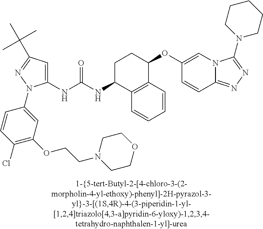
N(C(NC1C2=C(C(OC3=CN4C(=NN=C4N4CCCCC4)C=C3)CC1)C=CC=C2)=O)C1=CC(C(C)(C)C)=NN1C1=CC(OCCN2CCOCC2)=C(Cl)C=C1
